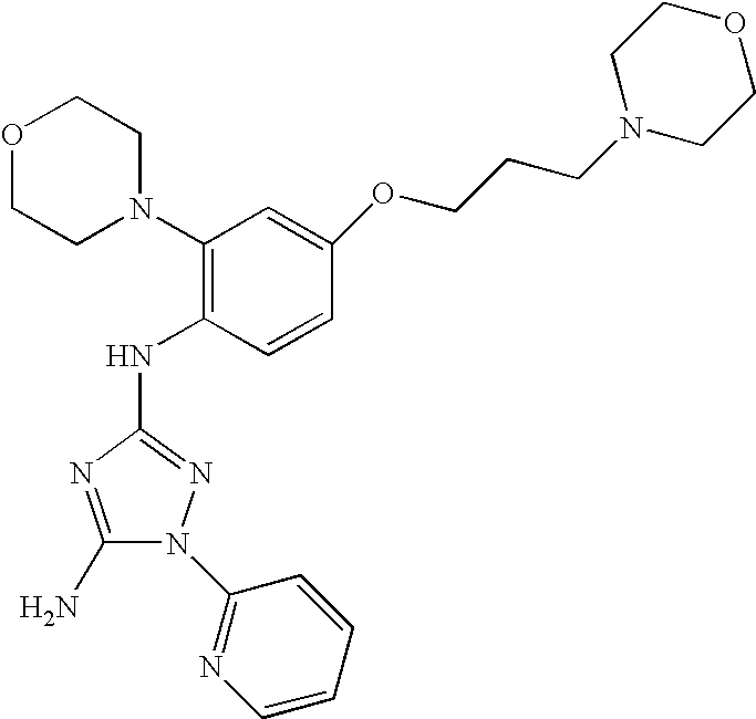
C1(N)=NC(NC2=C(N3CCOCC3)C=C(OCCCN3CCOCC3)C=C2)=NN1C1=NC=CC=C1
